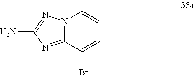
N12C(=NC(N)=N1)C(Br)=CC=C2
